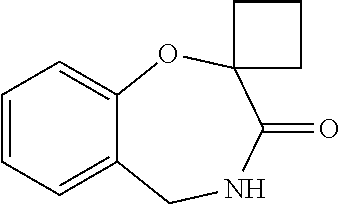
C1=CC=C2C(=C1)OC1(C(=O)NC2)CCC1
